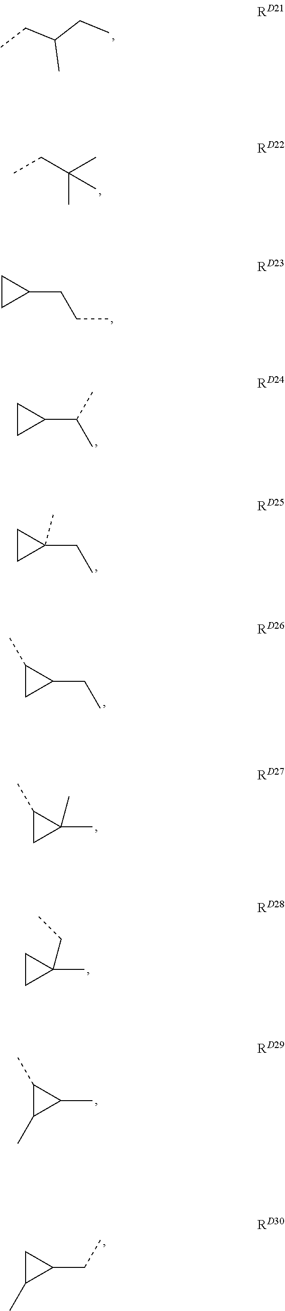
CCC(C)(C)C.C(C(CC)C)C.C1CC1CCC.C1CC1C(C)C.C1CC1(CC)C.C1(C)CC1CC.C1(C)CC1(C)C.C1CC1(C)CC.C1(C)C(C)C1C.C1C(C)C1CC
